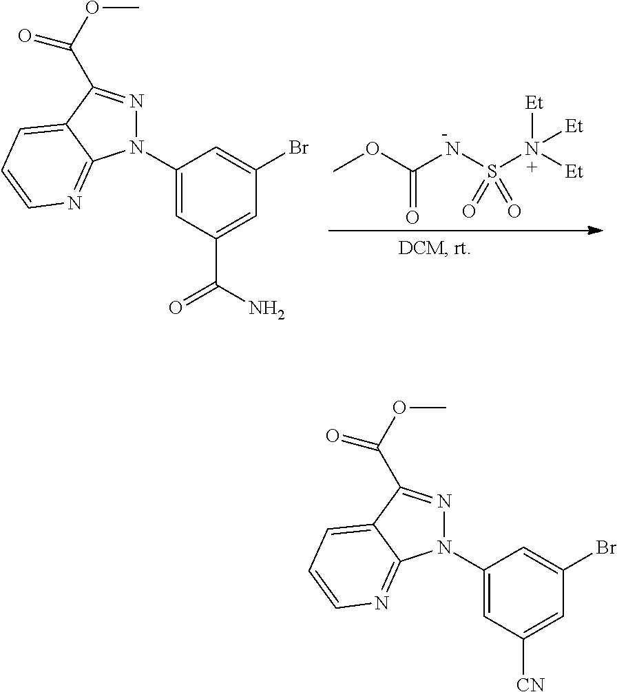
C12=NC=CC=C1C(C(OC)=O)=NN2C1=CC(C(=O)N)=CC(Br)=C1.COC(NS(N([Et])([Et])[Et])(=O)=O)=O.C12=NC=CC=C1C(C(OC)=O)=NN2C1=CC([CN])=CC(Br)=C1
